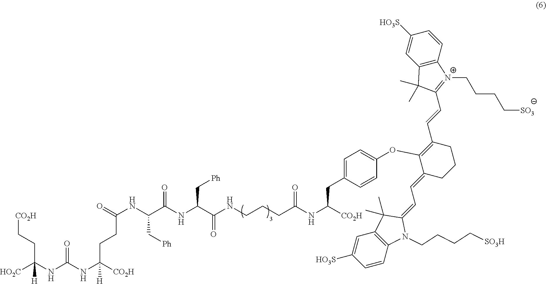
[HO2C]C(NC(NC([CO2H])(CCC(=O)NC(C(NC(C[Ph])C(NCCCC(NC(CC1=CC=C(OC2=C(C=CC3=[N+](CCCC[SO3])C4=C(C3(C)C)C=C([HO3S])C=C4)CCCC2=CC=C2N(CCCC[SO3H])C3=C(C2(C)C)C=C([HO3S])C=C3)C=C1)[CO2H])=O)=O)=O)C[Ph])[H])=O)(CC[CO2H])[H]
